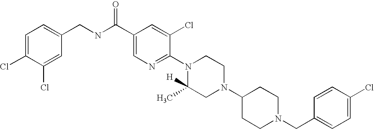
C1(Cl)=CC=C(CN2CCC(N3CC(C)([H])N(C4=NC=C(C(NCC5=CC=C(Cl)C(Cl)=C5)=O)C=C4Cl)CC3)CC2)C=C1
